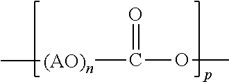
C(OC)(=O)[(AO)n]C
